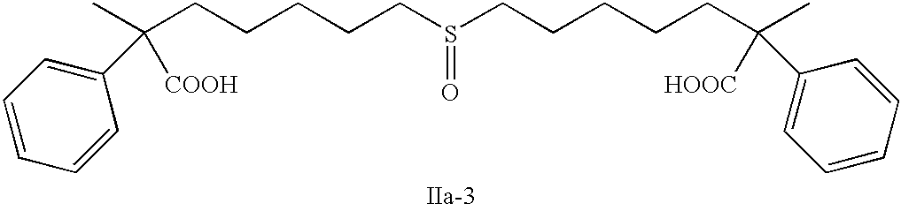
S(=O)(CCCCCC([COOH])(C)C1=CC=CC=C1)CCCCCC([HOOC])(C)C1=CC=CC=C1
